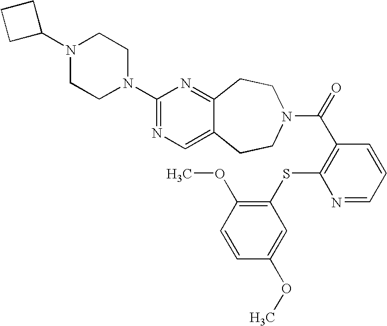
C1(N2CCN(C3=NC=C4C(=N3)CCN(C(=O)C3=C(SC5=C(OC)C=CC(OC)=C5)N=CC=C3)CC4)CC2)CCC1
